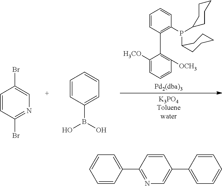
C1(C2=C([OCH3])C=CC=C2[H3CO])=C(P(C2CCCCC2)C2CCCCC2)C=CC=C1.C1=CC(Br)=NC=C1Br.C1=CC(B(O)O)=CC=C1.C1=CC(C2=NC=C(C3=CC=CC=C3)C=C2)=CC=C1
